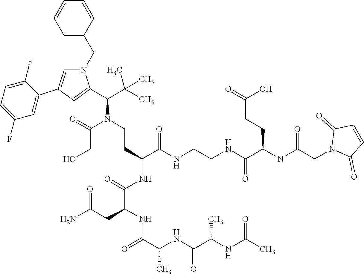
C1=CC(CN2C=C(C3=CC(F)=CC=C3F)C=C2C(C(C)(C)C)N(CCC(C(=O)NCCNC(C(NC(CN2C(=O)C=CC2=O)=O)CCC(=O)O)=O)NC(C(CC(=O)N)NC(=O)C(C)NC(C(NC(C)=O)C)=O)=O)C(CO)=O)=CC=C1
